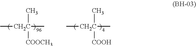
C[CH2C](C)([COOCH3])C.C[CH2C](C)([COOH])C
